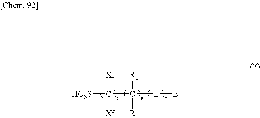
[HO3S]C([Xf])([Xf])C([R1])([R1])[L][E]
